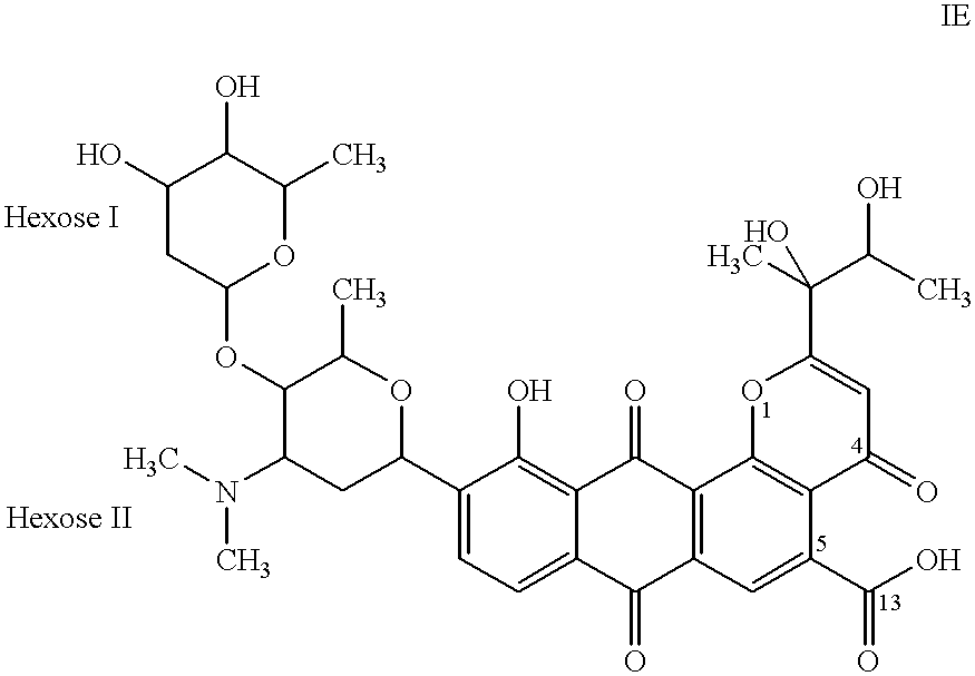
C1(O)CC(OC2C(N(C)C)CC(C3=CC=C4C(=C3O)C(=O)C3=C(C4=O)C=C(C(O)=O)C4=C3OC(C(C)(C(C)O)O)=CC4=O)OC2C)OC(C)C1O
